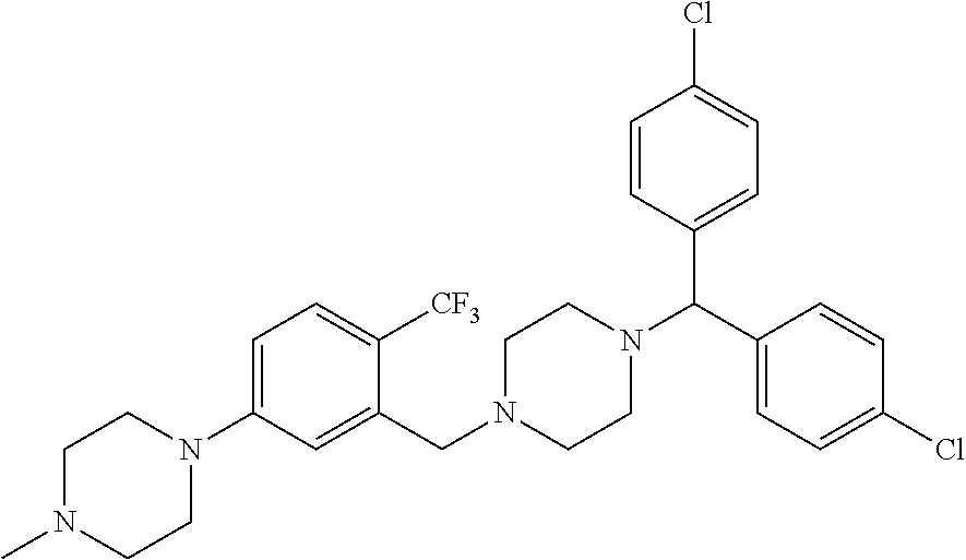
C1=C(N2CCN(C)CC2)C=C(CN2CCN(C(C3=CC=C(Cl)C=C3)C3=CC=C(Cl)C=C3)CC2)C([CF3])=C1
